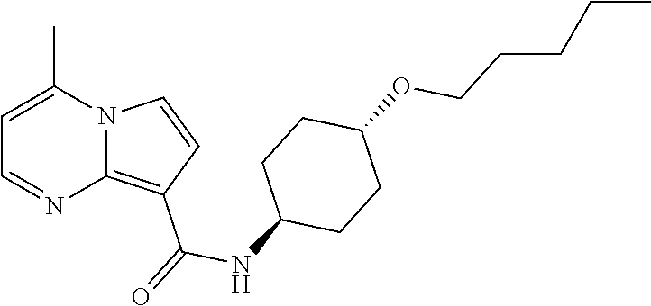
N12C(=C(C(=O)NC3CCC(OCCCCC)CC3)C=C1)N=CC=C2C
